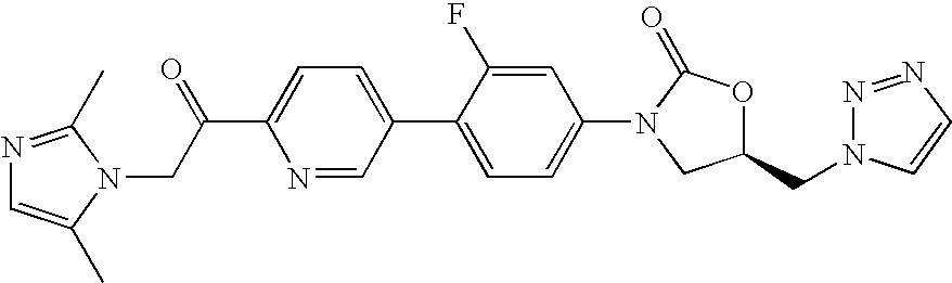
C(C1=CC=C(C2=CC=C(N3CC(CN4N=NC=C4)OC3=O)C=C2F)C=N1)(CN1C(C)=NC=C1C)=O
